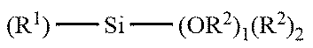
[(R1)][Si][(OR2)1(R2)2]
